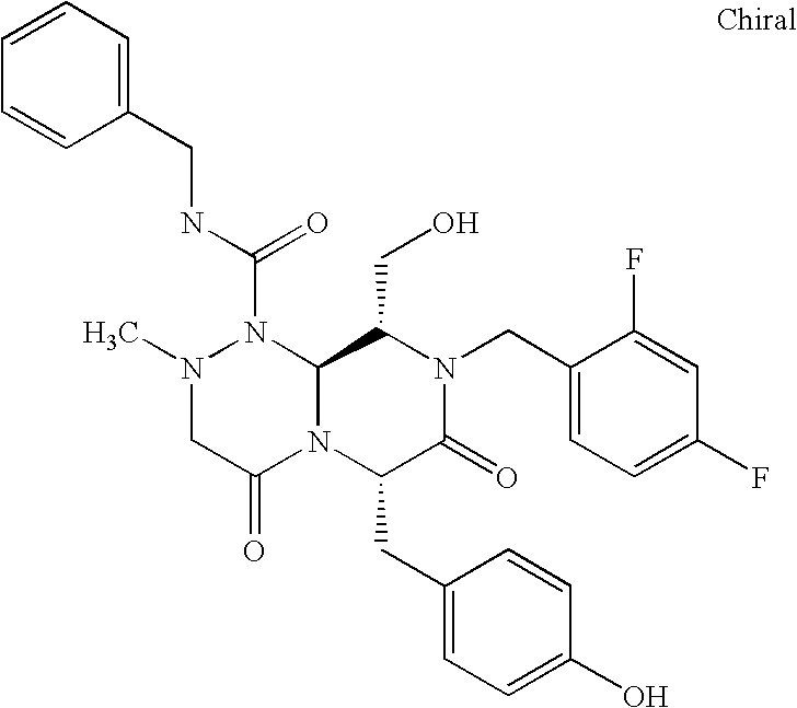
N1(C(NCC2=CC=CC=C2)=O)N(C)CC(=O)N2C1C(CO)N(CC1=CC=C(F)C=C1F)C(=O)C2CC1=CC=C(O)C=C1
